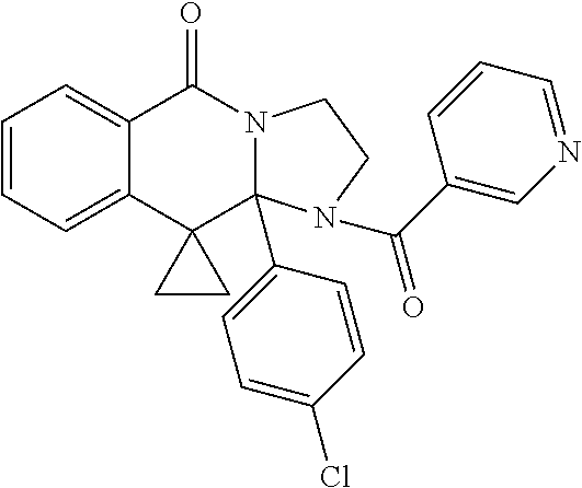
C1=CC=C2C(=C1)C(=O)N1CCN(C(C3=CN=CC=C3)=O)C1(C1=CC=C(Cl)C=C1)C21CC1
